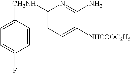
C1=C(F)C=CC([CH2NH]C2=CC=C([NHCOOC2H5])C(N)=N2)=C1
